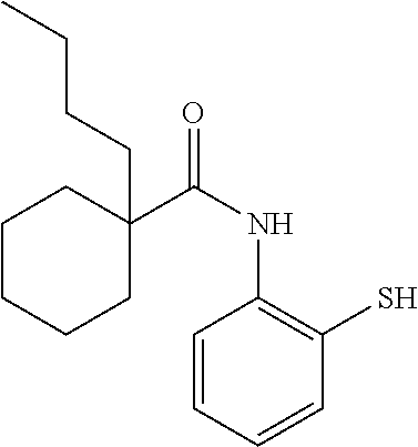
C1=CC=CC(S)=C1NC(=O)C1(CCCC)CCCCC1
